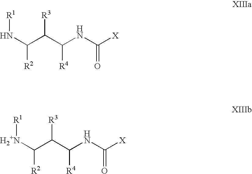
[R1]NC([R2])C(C(NC([X])=O)[R4])[R3].[R1][H2+N]C([R2])C(C(NC([X])=O)[R4])[R3]
